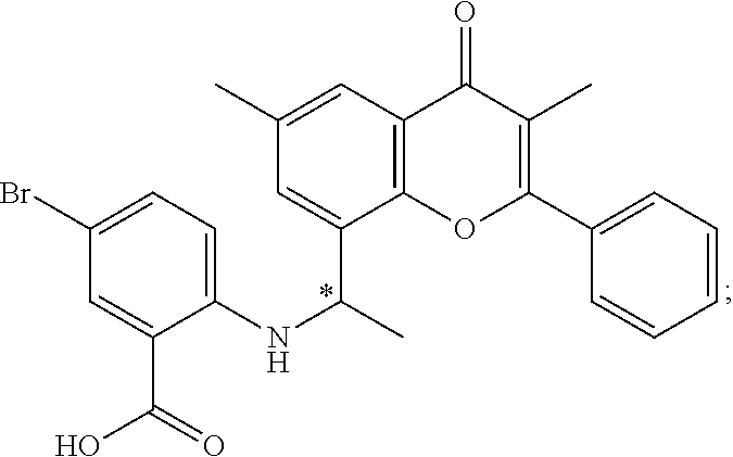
C1(Br)=CC=C(NC(C)C2=CC(C)=CC3=C2OC(C2=CC=CC=C2)=C(C)C3=O)C(C(=O)O)=C1
